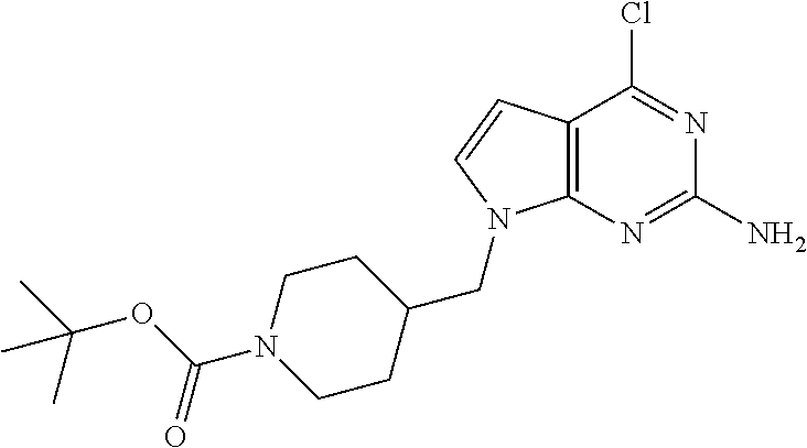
C12=C(N=C(N)N=C1Cl)N(CC1CCN(C(OC(C)(C)C)=O)CC1)C=C2
